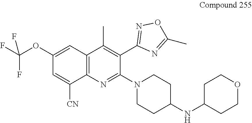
C12=C(C(C)=C(C3=NOC(C)=N3)C(N3CCC(NC4CCOCC4)CC3)=N1)C=C(OC(F)(F)F)C=C2[CN]
